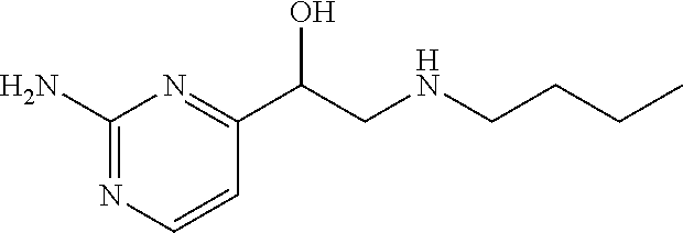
C1(N)=NC=CC(C(CNCCCC)O)=N1
